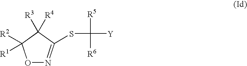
O1N=C(SC([Y])([R5])[R6])C([R4])([R3])C1([R2])[R1]
